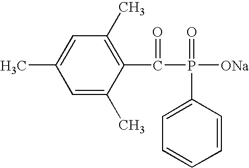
C1=C(C)C(C(P(=O)([ONa])C2=CC=CC=C2)=O)=C(C)C=C1C
